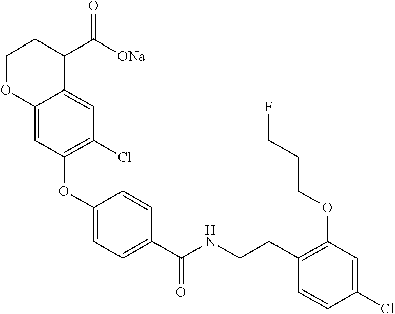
C12=CC(OC3=CC=C(C(NCCC4=C(OCCCF)C=C(Cl)C=C4)=O)C=C3)=C(Cl)C=C1C(C([ONa])=O)CCO2
